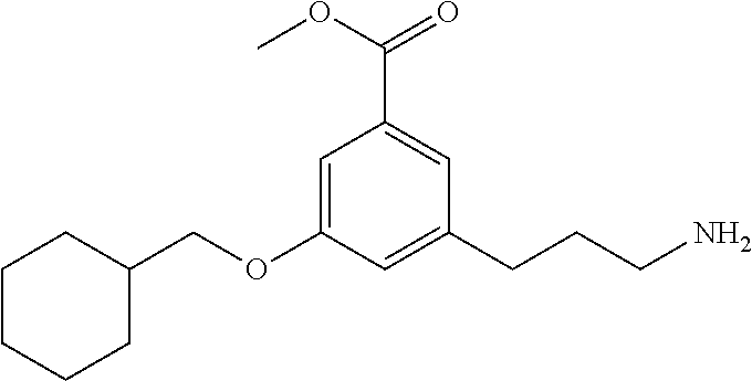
C(OC1=CC(C(OC)=O)=CC(CCCN)=C1)C1CCCCC1
